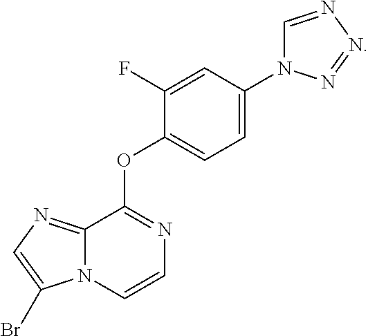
C12=NC=C(Br)N1C=CN=C2OC1=CC=C(N2C=NN=N2)C=C1F
